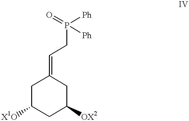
C1C([X1O])CC([OX2])CC1=CCP([Ph])(=O)[Ph]
